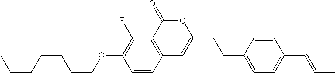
C1=CC2=C(C(F)=C1OCCCCCCC)C(=O)OC(CCC1=CC=C(C=CC)C=C1)=C2
